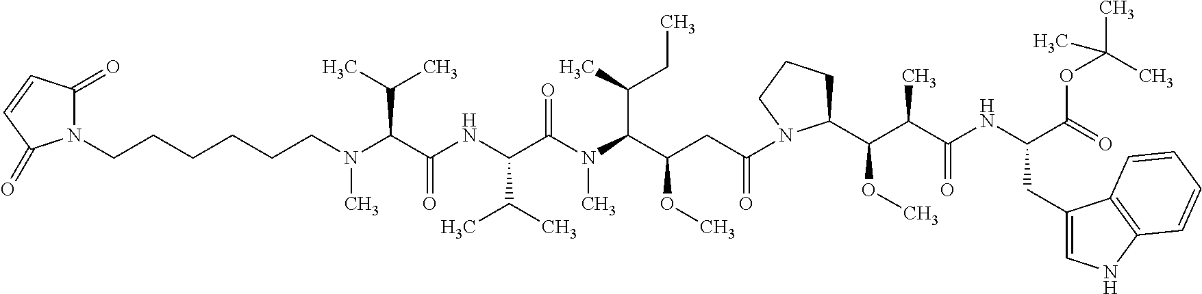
C(N(C(C(NC(C(N(C(C(CC(=O)N1C(C(C(C(NC(C(=O)OC(C)(C)C)CC2=CNC3=C2C=CC=C3)=O)C)OC)CCC1)OC)C(C)CC)C)=O)C(C)C)=O)C(C)C)C)CCCCCN1C(=O)C=CC1=O
